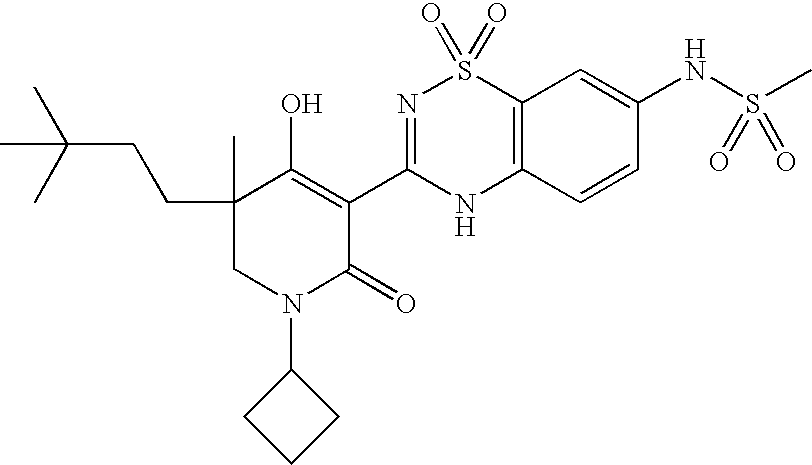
C12=C(C=CC(NS(C)(=O)=O)=C1)NC(C1=C(O)C(C)(CCC(C)(C)C)CN(C3CCC3)C1=O)=NS2(=O)=O
